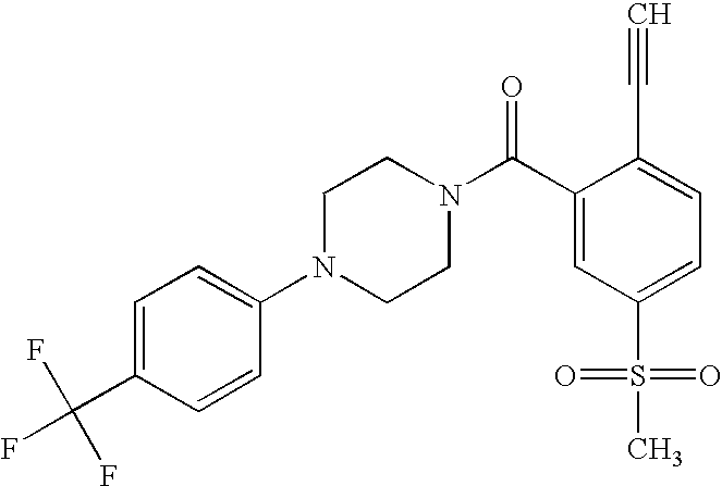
FC(C1=CC=C(N2CCN(C(C3=CC(S(=O)(=O)C)=CC=C3C#C)=O)CC2)C=C1)(F)F
